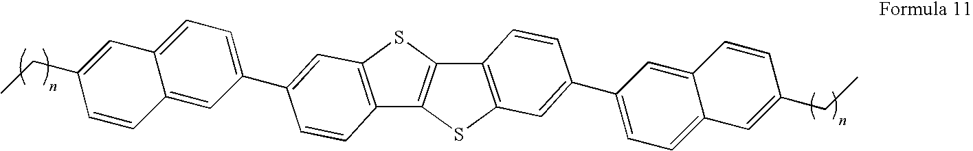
C12=C(SC3=C1SC1=C3C=CC(C3=CC=C4C(=C3)C=CC(CC)=C4)=C1)C=C(C1=CC=C3C(=C1)C=CC(CC)=C3)C=C2
